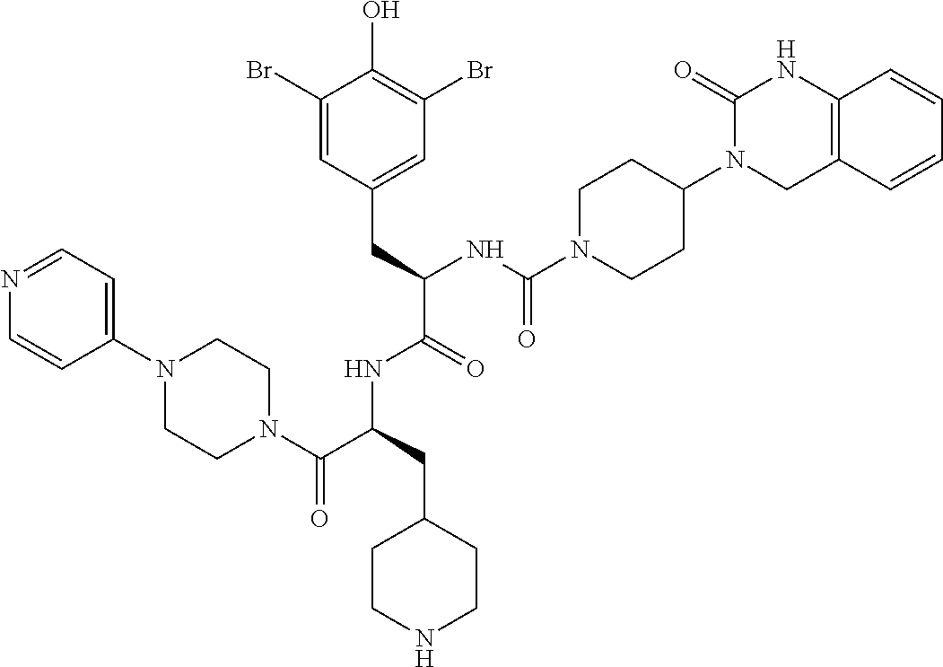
N1=CC=C(N2CCN(C(C(CC3CCNCC3)NC(C(CC3=CC(Br)=C(O)C(Br)=C3)NC(N3CCC(N4C(=O)NC5=C(C4)C=CC=C5)CC3)=O)=O)=O)CC2)C=C1
